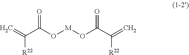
C=C(C(O[M]OC(C(=C)[R22])=O)=O)[R22]
